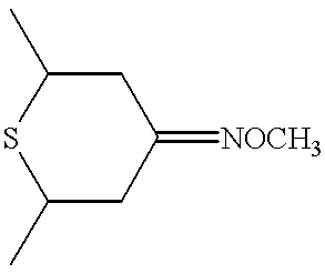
S1C(C)CC(=[NOCH3])CC1C
